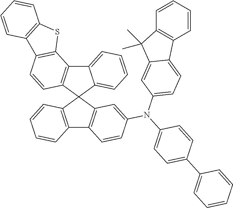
C12=C(C3(C4=C1C=CC(N(C1=CC=C(C5=CC=CC=C5)C=C1)C1=CC=C5C6=C(C=CC=C6)C(C)(C)C5=C1)=C4)C1=CC=CC=C1C1=C3C=CC3=C1SC1=C3C=CC=C1)C=CC=C2
